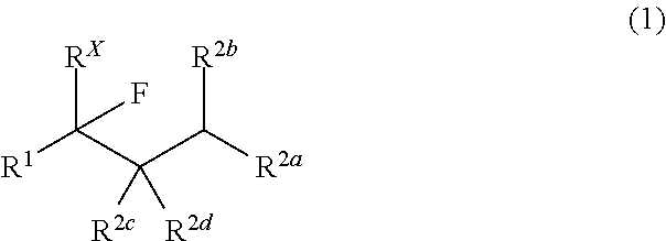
[R1]C(C(C([R2a])[R2b])([R2c])[R2d])([RX])F
